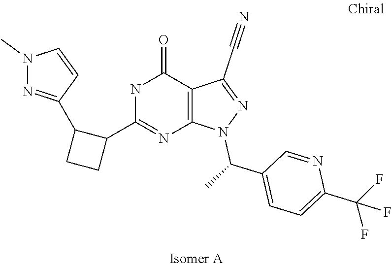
C1=C(C(F)(F)F)N=CC(C(C)N2N=C(C#N)C3=C2N=C(C2CCC2C2=NN(C)C=C2)NC3=O)=C1
